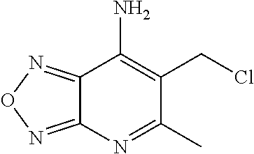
C12=NON=C1N=C(C)C(CCl)=C2N
